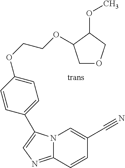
N12C(=NC=C1C1=CC=C(OCCOC3COCC3OC)C=C1)C=CC(C#N)=C2
